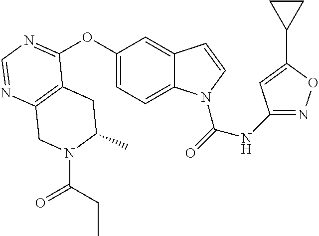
C12=C(N=CN=C1OC1=CC=C3C(=C1)C=CN3C(=O)NC1=NOC(C3CC3)=C1)CN(C(CC)=O)C(C)C2
